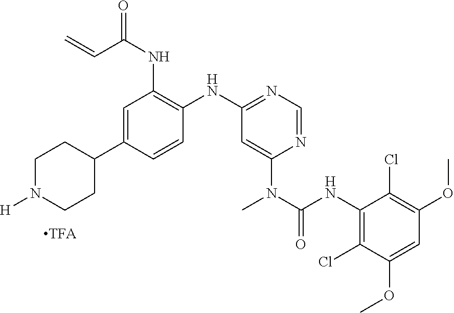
C1=C(C2CCN([H])CC2)C=CC(NC2=NC=NC(N(C(=O)NC3=C(Cl)C(OC)=CC(OC)=C3Cl)C)=C2)=C1NC(C=C)=O
